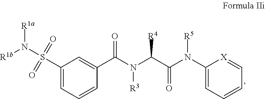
C1(S(=O)(=O)N([R1b])[R1a])=CC=CC(C(N(C(C(N(C2=CC=CC=[X]2)[R5])=O)[R4])[R3])=O)=C1
